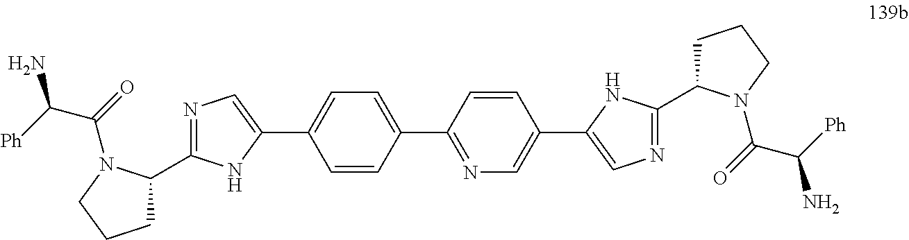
C1C(C2=NC=C(C3=CC=C(C4=NC=C(C5=CN=C(C6CCCN6C(=O)C([Ph])N)N5)C=C4)C=C3)N2)N(C(=O)C([Ph])N)CC1
